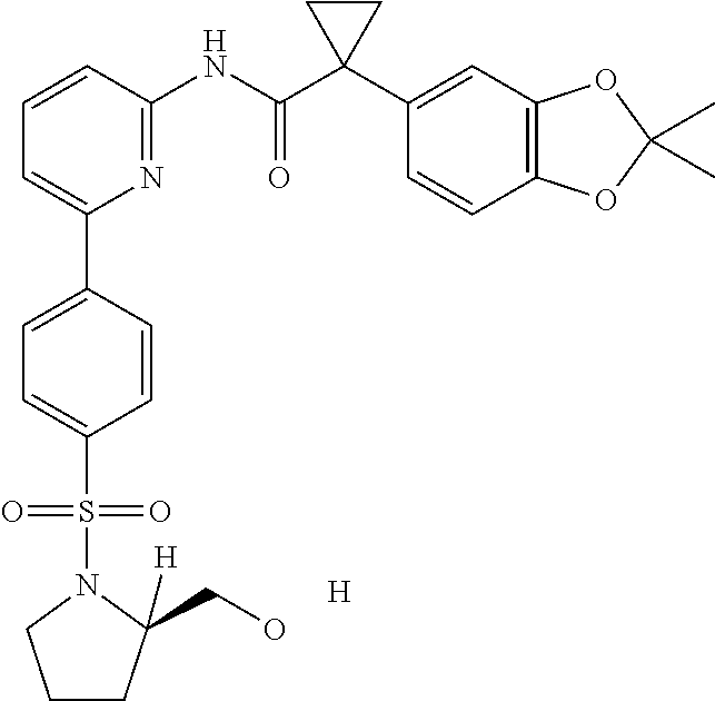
C1=CC(NC(C2(C3=CC4=C(C=C3)OC(C)(C)O4)CC2)=O)=NC(C2=CC=C(S(=O)(=O)N3CCCC3(CO)[H])C=C2)=C1.[H]
